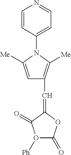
[Ph]O1C(=O)OC(=CC2=C([Me])N(C3=CC=NC=C3)C([Me])=C2)C1=O
